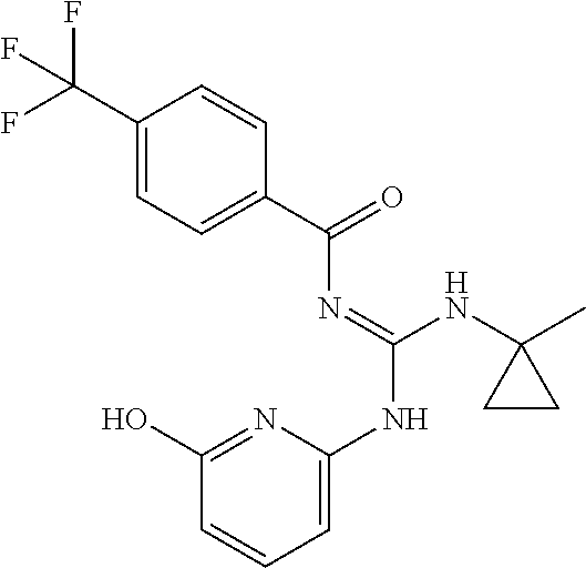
C1(C(F)(F)F)=CC=C(C(=O)N=C(NC2=CC=CC(O)=N2)NC2(C)CC2)C=C1
